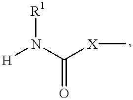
[H]N(C([X]C)=O)[R1]
